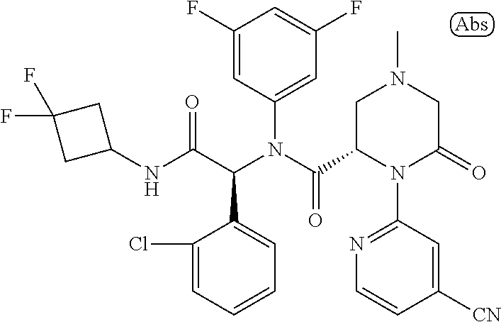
C1(NC(C(N(C(=O)C2N(C3=NC=CC([CN])=C3)C(=O)CN(C)C2)C2=CC(F)=CC(F)=C2)C2=CC=CC=C2Cl)=O)CC(F)(F)C1
